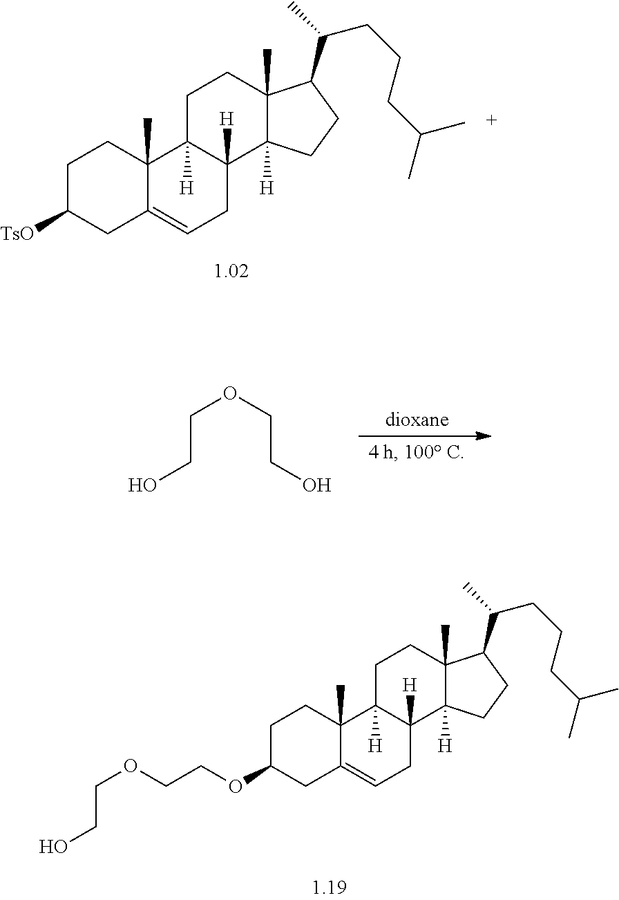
C1C([TsO])CC2=CCC3([H])C([H])(C2(C)C1)CCC1(C)C3([H])CCC1C(CCCC(C)C)C.C(CO)OCCO.C1C(OCCOCCO)CC2=CCC3([H])C([H])(C2(C)C1)CCC1(C)C3([H])CCC1C(CCCC(C)C)C
